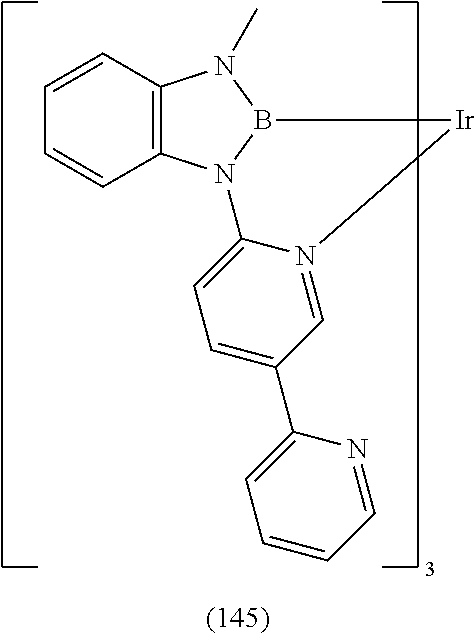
C12=C(N3B(N1C)[Ir]N1=CC(C4=CC=CC=N4)=CC=C31)C=CC=C2
